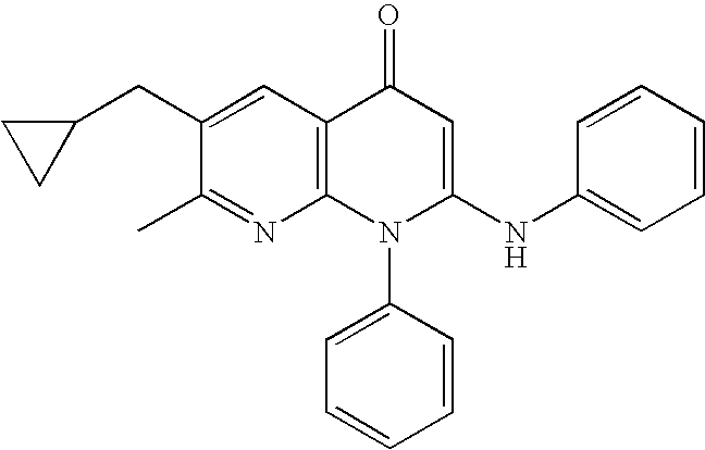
C1(C)=NC2=C(C=C1CC1CC1)C(=O)C=C(NC1=CC=CC=C1)N2C1=CC=CC=C1
